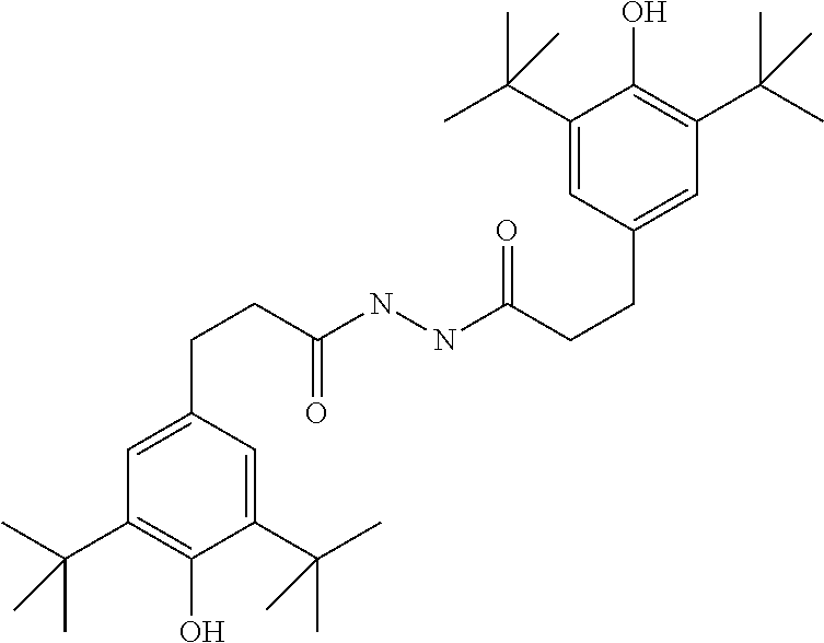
C1(CCC(NNC(CCC2=CC(C(C)(C)C)=C(O)C(C(C)(C)C)=C2)=O)=O)=CC(C(C)(C)C)=C(O)C(C(C)(C)C)=C1
